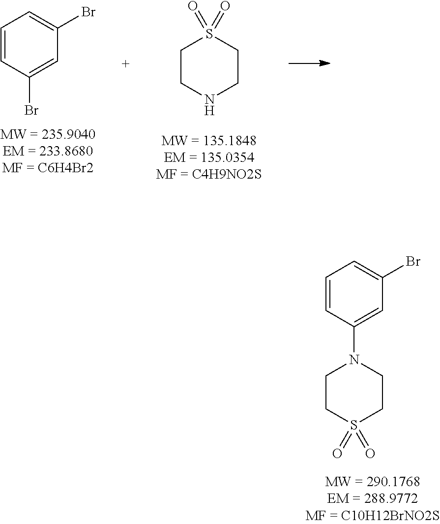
C1CS(=O)(=O)CCN1C1=CC(Br)=CC=C1.C1CNCCS1(=O)=O.C1=CC(Br)=CC(Br)=C1
